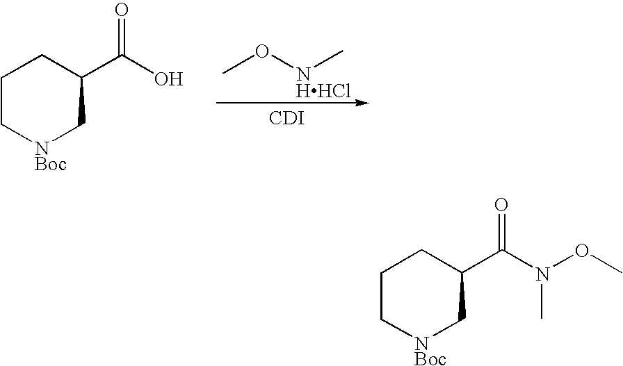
[CDI].CO[NHHCl]C.C1C[NBoc]CC(C(O)=O)C1.C1C[NBoc]CC(C(=O)N(OC)C)C1
